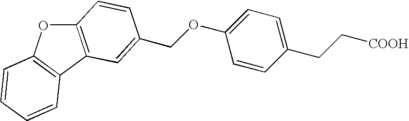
O(C1=CC=C(CC[COOH])C=C1)CC1=CC2=C(OC3=C2C=CC=C3)C=C1
